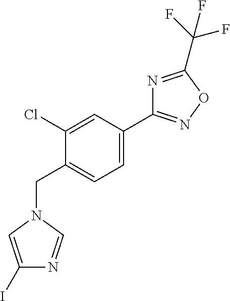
C1(C2=CC=C(CN3C=NC(I)=C3)C(Cl)=C2)=NOC(C(F)(F)F)=N1
